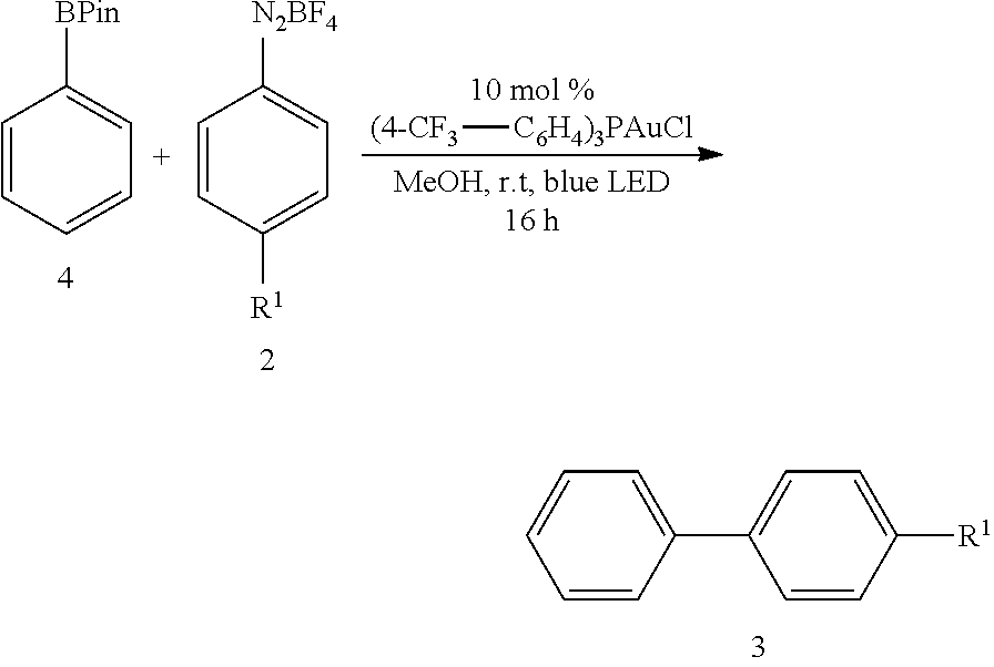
C1=C(C2=CC=C([R1])C=C2)C=CC=C1.[(4-CF3][C6H4)3PAuCl].C1=CC=CC=C1[BPin].C1=CC([R1])=CC=C1[N2BF4]
